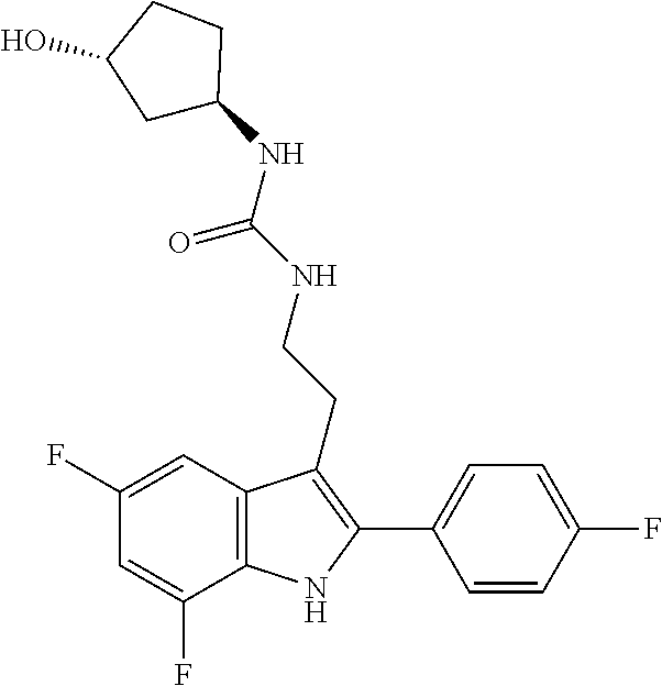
C1=C(F)C2=C(C=C1F)C(CCNC(NC1CC(O)CC1)=O)=C(C1=CC=C(F)C=C1)N2
